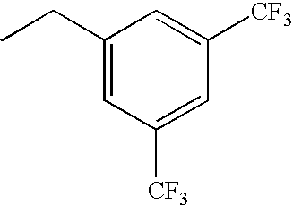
C1(CC)=CC([CF3])=CC([CF3])=C1
